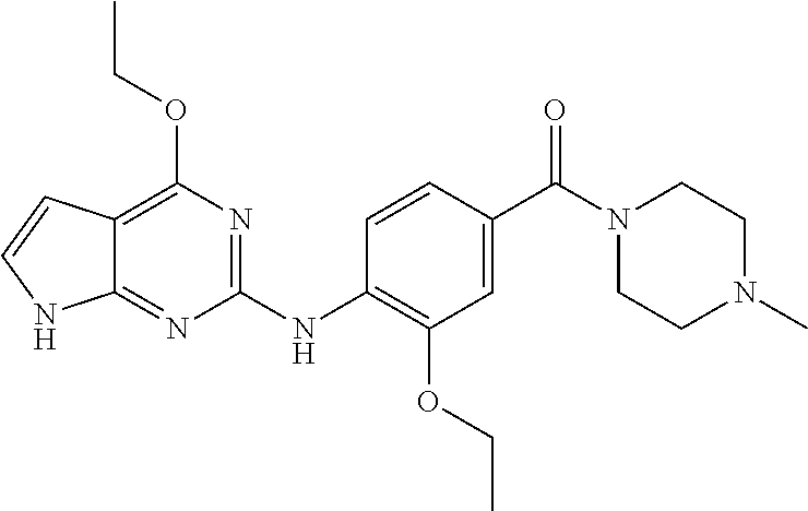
C1(NC2=C(OCC)C=C(C(N3CCN(C)CC3)=O)C=C2)=NC(OCC)=C2C(=N1)NC=C2
